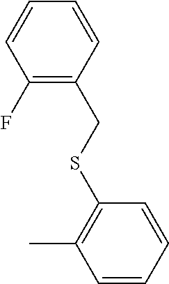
C1(F)=C(CSC2=C(C)C=CC=C2)C=CC=C1
